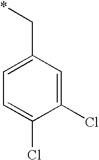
C1=C(Cl)C(Cl)=CC(C*)=C1
